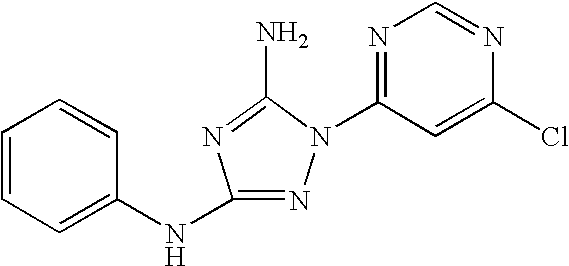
N1=C(NC2=CC=CC=C2)N=C(N)N1C1=NC=NC(Cl)=C1
